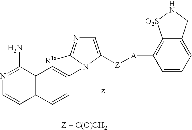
C1(N2C([R1a])=NC=C2[Z][A]C2=C3C(=CC=C2)CN[O2S]3)=CC2=C(C=C1)C=CN=C2N
